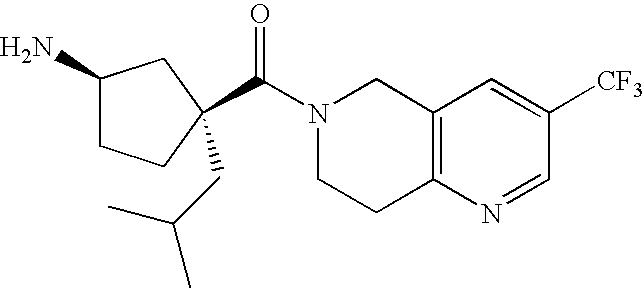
N1(C(=O)C2(CC(C)C)CCC(N)C2)CCC2=C(C1)C=C([CF3])C=N2
